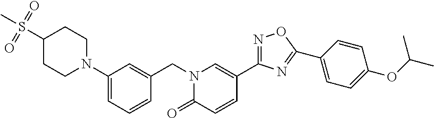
N1(C2=CC=CC(CN3C(=O)C=CC(C4=NOC(C5=CC=C(OC(C)C)C=C5)=N4)=C3)=C2)CCC(S(C)(=O)=O)CC1
